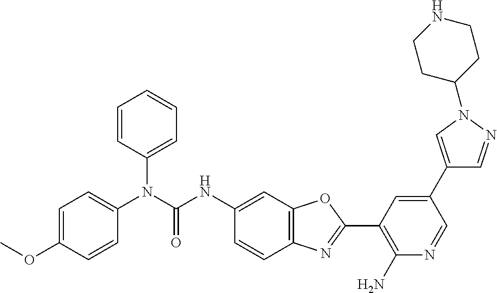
C1=C(OC)C=CC(N(C(NC2=CC3=C(C=C2)N=C(C2=C(N)N=CC(C4=CN(C5CCNCC5)N=C4)=C2)O3)=O)C2=CC=CC=C2)=C1
